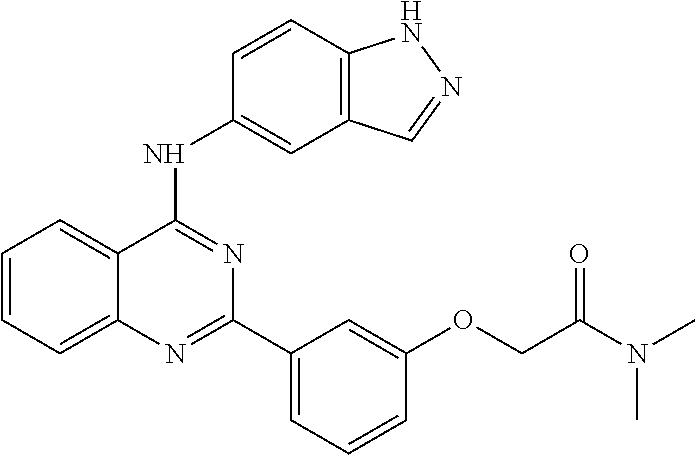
C1=CC=C2C(=C1)C(NC1=CC3=C(C=C1)NN=C3)=NC(C1=CC=CC(OCC(N(C)C)=O)=C1)=N2
